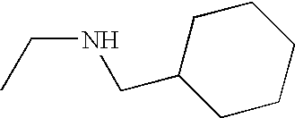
N(CC)CC1CCCCC1
